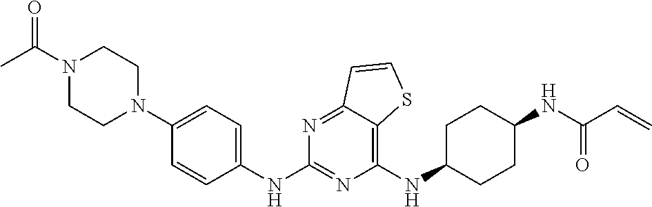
C1(NC2CCC(NC(C=C)=O)CC2)=C2C(=NC(NC3=CC=C(N4CCN(C(C)=O)CC4)C=C3)=N1)C=CS2
